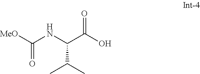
[MeO]C(NC(C(O)=O)C(C)C)=O
